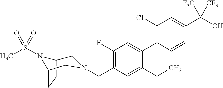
C1(Cl)=C(C2=CC(F)=C(CN3CC4CCC(N4S(C)(=O)=O)C3)C=C2CC)C=CC(C(O)([F3C])[CF3])=C1
